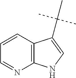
C12=C(N=CC=C1)NC=C2C(C)(C)C
